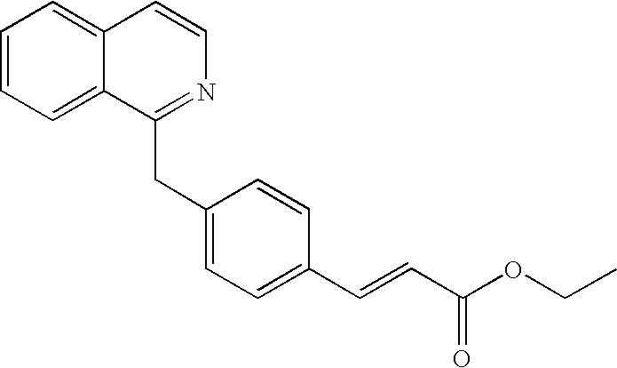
C1=CC=C2C(=C1)C=CN=C2CC1=CC=C(C=CC(OCC)=O)C=C1
